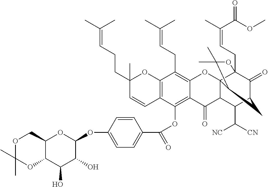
O(C1OC2C(C(O)C1O)OC(C)(C)OC2)C1=CC=C(C(OC2=C3C(=C(CC=C(C)C)C4=C2C=CC(CCC=C(C)C)(C)O4)OC24C5(CC=C(C)C(OC)=O)C(=O)C(C(C([NC])[CN])C2C3=O)CC4C(C)(C)O5)=O)C=C1
